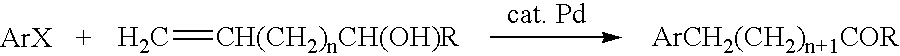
C=[CH(CH2)nCH(OH)R]
